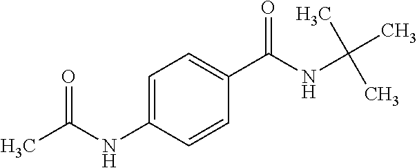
C1=C(NC(C)=O)C=CC(C(NC(C)(C)C)=O)=C1
